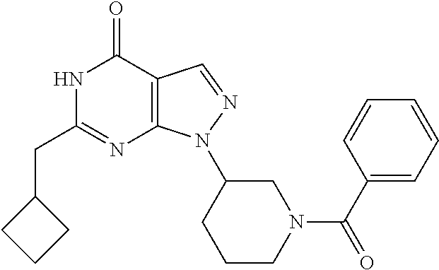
N1C(CC2CCC2)=NC2=C(C1=O)C=NN2C1CCCN(C(C2=CC=CC=C2)=O)C1
